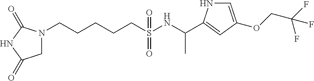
N1(CCCCCS(NC(C)C2=CC(OCC(F)(F)F)=CN2)(=O)=O)CC(=O)NC1=O
